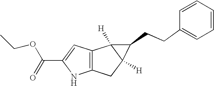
C12=C(CC3([H])C1([H])C3CCC1=CC=CC=C1)NC(C(=O)OCC)=C2
